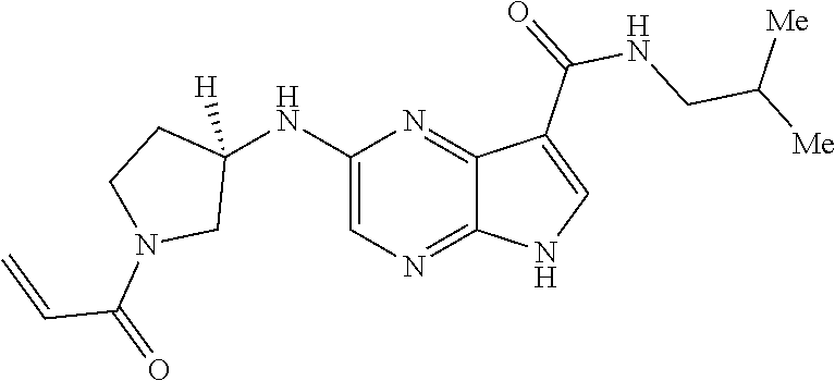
C1(NC2([H])CCN(C(C=C)=O)C2)=CN=C2C(=N1)C(C(NCC([Me])[Me])=O)=CN2
